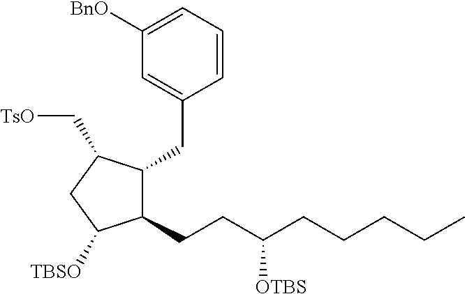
C1=C([BnO])C=C(CC2C(CCC(CCCCC)[OTBS])C([TBSO])CC2C[TsO])C=C1
